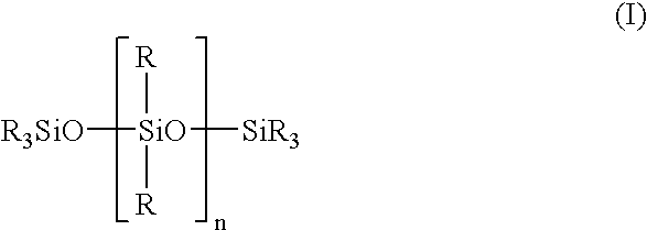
[R3SiO][SiO]([R])([R])[SiR3]
